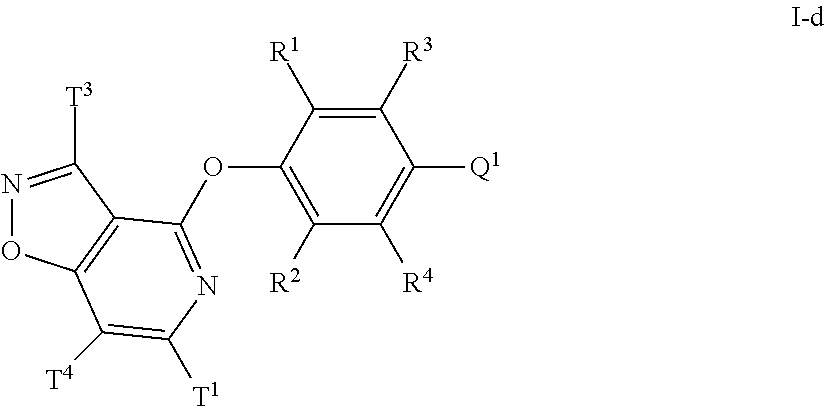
N1=C([T3])C2=C(O1)C([T4])=C([T1])N=C2OC1=C([R2])C([R4])=C([Q1])C([R3])=C1[R1]
